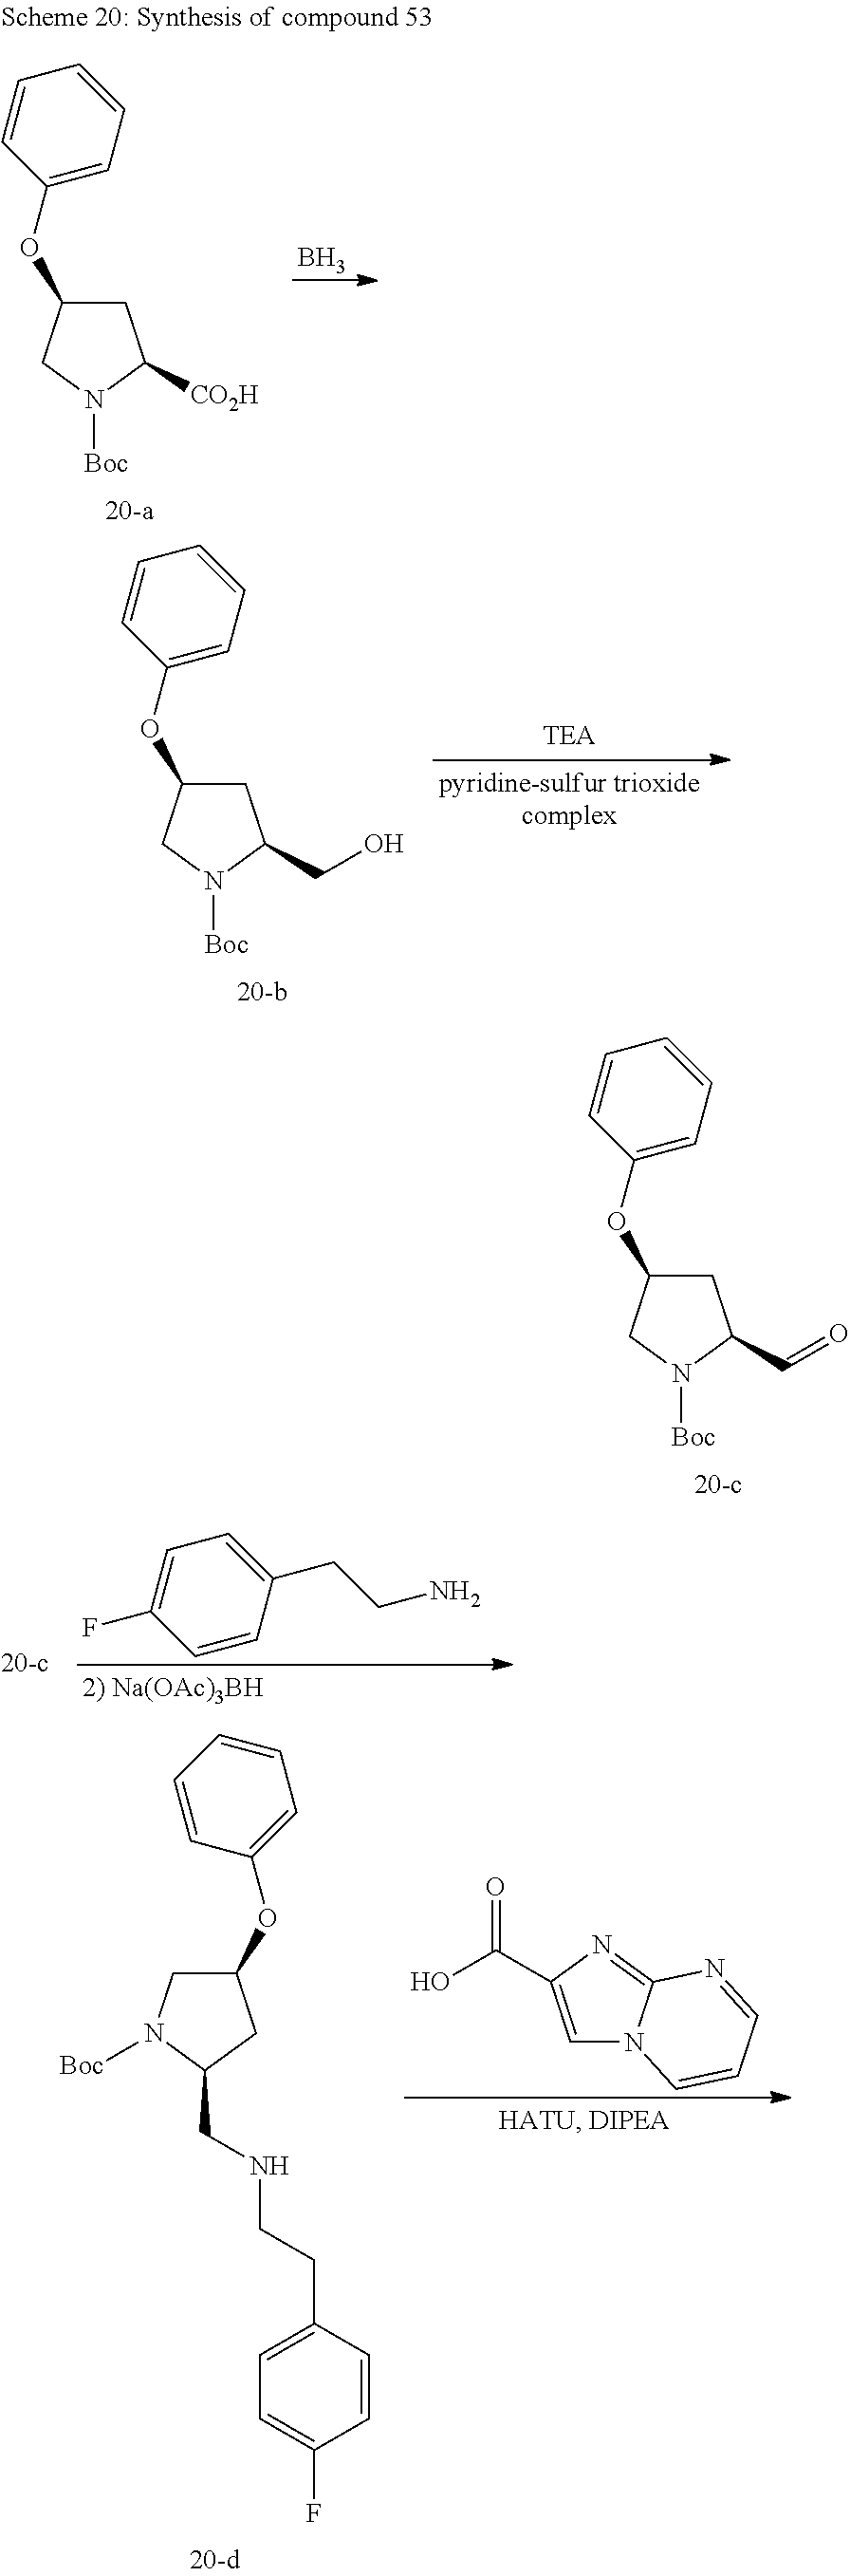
C1C(OC2=CC=CC=C2)CN([Boc])C1[CO2H].B.C1C(OC2=CC=CC=C2)CN([Boc])C1CO.C1C(OC2=CC=CC=C2)CN([Boc])C1C=O.C1(CCN)=CC=C(F)C=C1.C1(OC2=CC=CC=C2)CN([Boc])C(CNCCC2=CC=C(F)C=C2)C1.C1=C(C(=O)O)N=C2N1C=CC=N2
